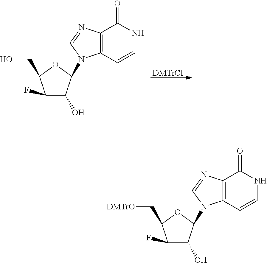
C1(F)C(O)C(N2C3=C(C(=O)NC=C3)N=C2)OC1C[DMTrO].C1(F)C(O)C(N2C3=C(C(=O)NC=C3)N=C2)OC1CO.[DMTrCl]
